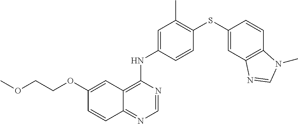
C12=NC=NC(NC3=CC(C)=C(SC4=CC5=C(C=C4)N(C)C=N5)C=C3)=C1C=C(OCCOC)C=C2
